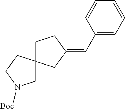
C1C2(CC(=CC3=CC=CC=C3)C1)CCN([Boc])C2
